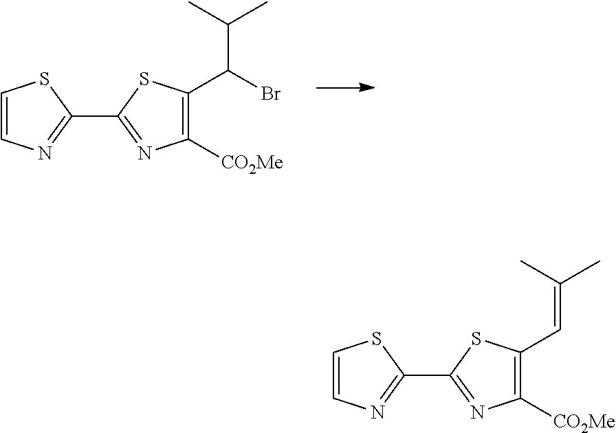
C1=CN=C(C2=NC([CO2Me])=C(C(Br)C(C)C)S2)S1.C1=CN=C(C2=NC([CO2Me])=C(C=C(C)C)S2)S1
